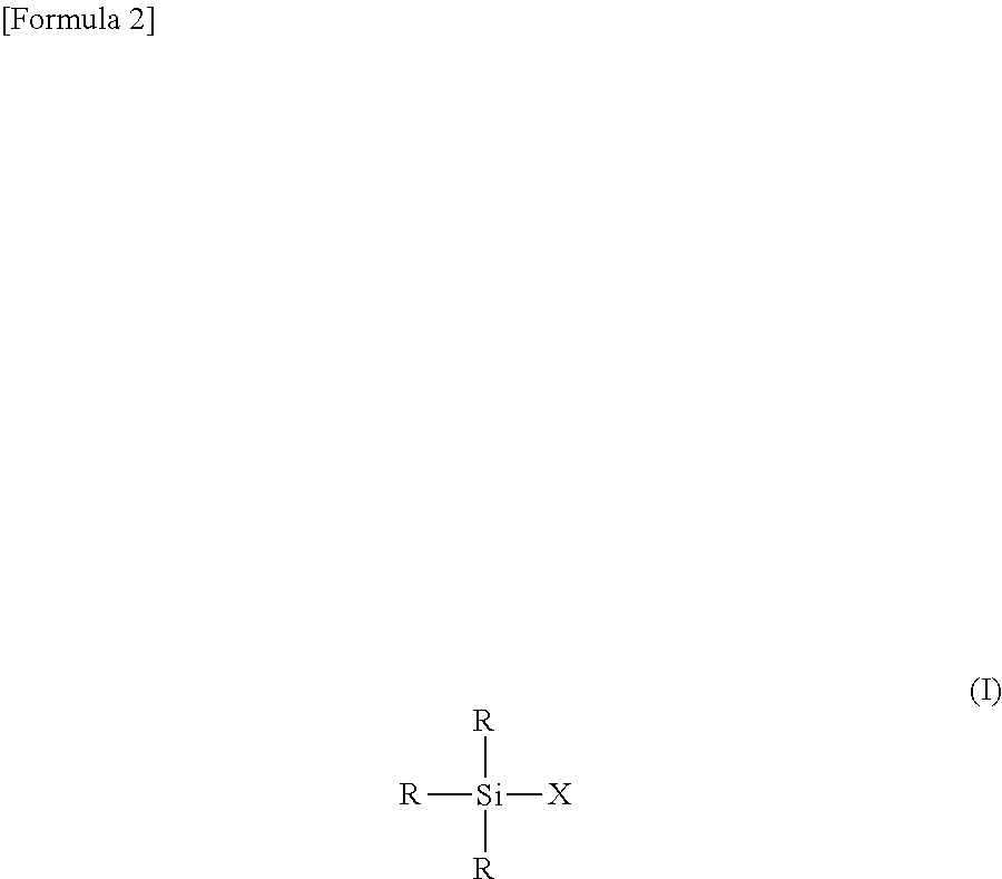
[X][Si]([R])([R])[R]
